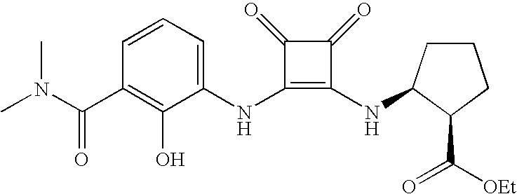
CN(C(C1=C(O)C(NC2=C(NC3CCCC3C(=O)[OEt])C(=O)C2=O)=CC=C1)=O)C
